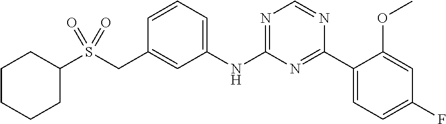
C1=C(NC2=NC=NC(C3=CC=C(F)C=C3OC)=N2)C=C(CS(C2CCCCC2)(=O)=O)C=C1
